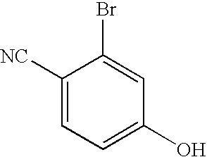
C1([NC])=CC=C(O)C=C1Br
